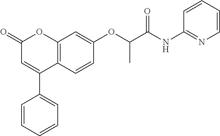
C12=C(C=CC(OC(C(NC3=NC=CC=C3)=O)C)=C1)C(C1=CC=CC=C1)=CC(=O)O2
